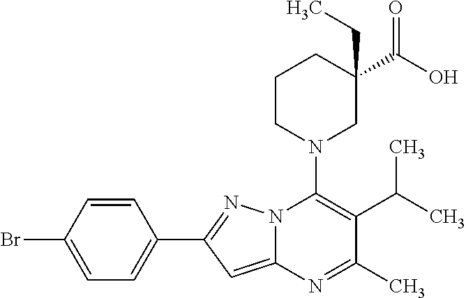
C1=CC(Br)=CC=C1C1=NN2C(=C1)N=C(C)C(C(C)C)=C2N1CC(C(O)=O)(CC)CCC1
